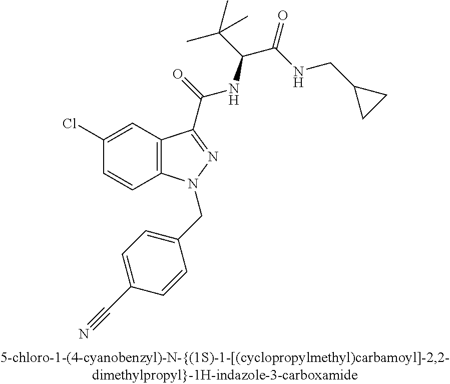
C1(Cl)=CC2=C(C=C1)N(CC1=CC=C(C#N)C=C1)N=C2C(=O)NC(C(=O)NCC1CC1)C(C)(C)C
